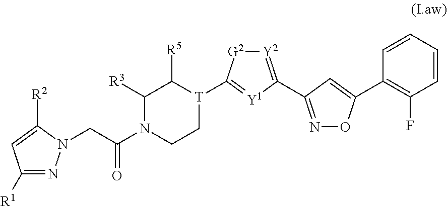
C1([R1])=NN(CC(N2CC[T](C3=[Y1]C(C4=NOC(C5=C(F)C=CC=C5)=C4)=[Y2][G2]3)C([R5])C2[R3])=O)C([R2])=C1
